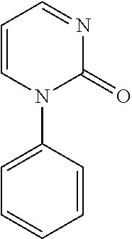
C1=CN(C2=CC=CC=C2)C(=O)N=C1
